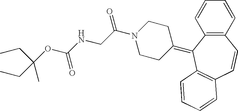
C1=CC=CC2=C1C=CC1=C(C2=C2CCN(C(=O)CNC(OC(C)(CC)CC)=O)CC2)C=CC=C1
